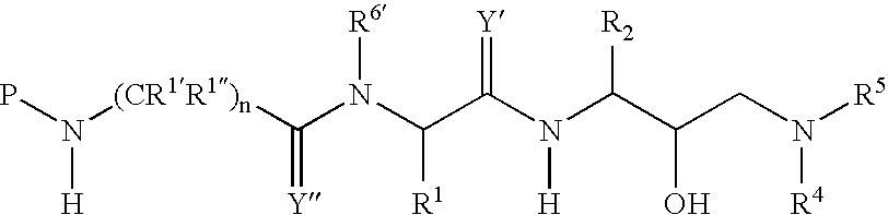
[(CR1R1)n](N(P)[H])C(N(C([R1])C(=[Y])N(C(C(CN([R5])[R4])O)[R2])[H])[R6])=[Y]
